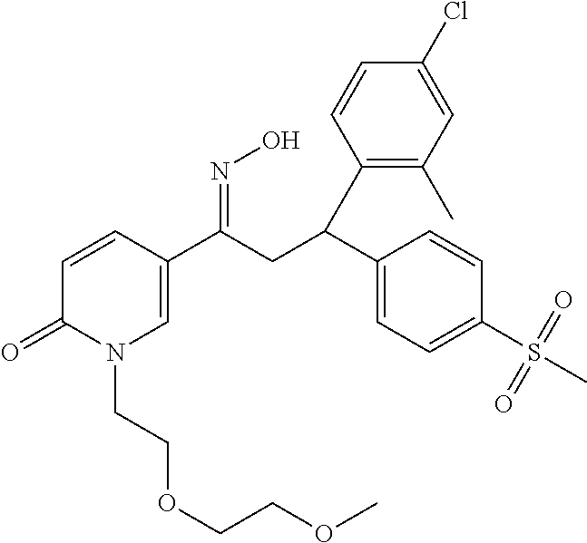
C1=CC(C(CC(C2=CC=C(S(=O)(C)=O)C=C2)C2=C(C)C=C(Cl)C=C2)=NO)=CN(CCOCCOC)C1=O
